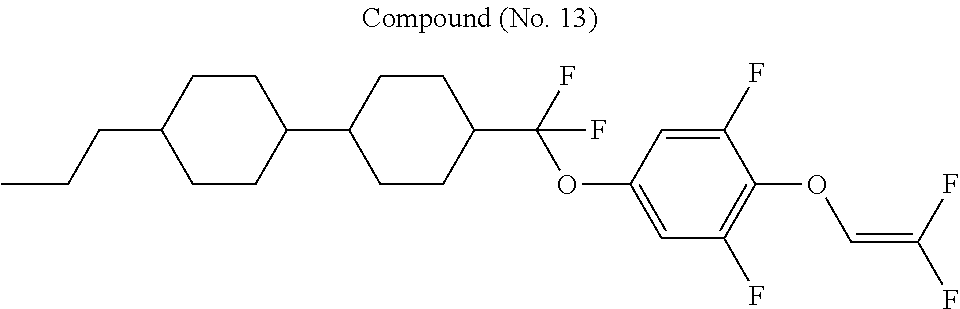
C1CC(C(F)(OC2=CC(F)=C(OC=C(F)F)C(F)=C2)F)CCC1C1CCC(CCC)CC1
